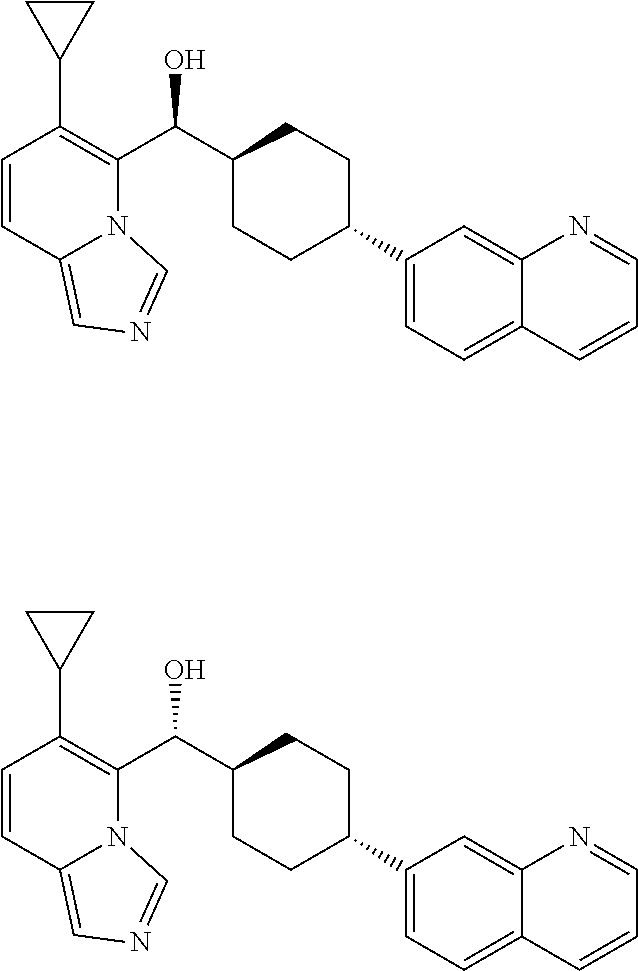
C1(C(C2=C(C3CC3)C=CC3=CN=CN23)O)CCC(C2=CC=C3C(=C2)N=CC=C3)CC1.C1(C(C2=C(C3CC3)C=CC3=CN=CN23)O)CCC(C2=CC=C3C(=C2)N=CC=C3)CC1
